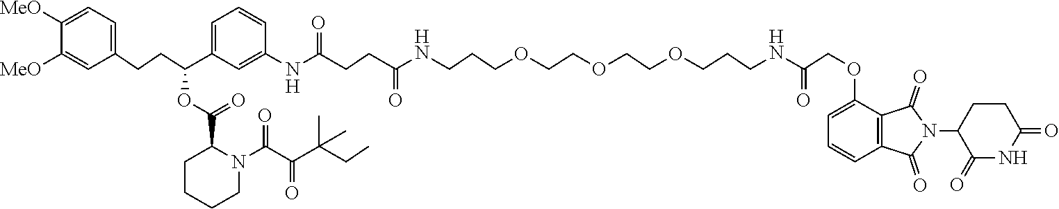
C(CNC(COC1=CC=CC2=C1C(=O)N(C1C(=O)NC(=O)CC1)C2=O)=O)COCCOCCOCCCNC(CCC(NC1=CC(C(CCC2=CC=C([MeO])C([MeO])=C2)OC(C2CCCCN2C(C(C(CC)(C)C)=O)=O)=O)=CC=C1)=O)=O
